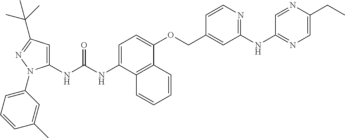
N(C(NC1=CC(C(C)(C)C)=NN1C1=CC=CC(C)=C1)=O)C1=CC=C(OCC2=CC(NC3=NC=C(CC)N=C3)=NC=C2)C2=C1C=CC=C2
